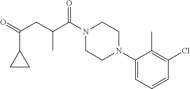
C1(N2CCN(C(C(CC(=O)C3CC3)C)=O)CC2)=CC=CC(Cl)=C1C
